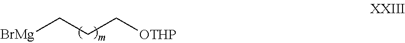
[BrMg]CCC[OTHP]
